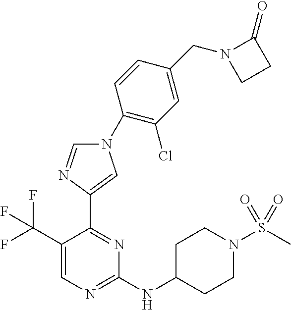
C1(NC2CCN(S(C)(=O)=O)CC2)=NC=C(C(F)(F)F)C(C2=CN(C3=C(Cl)C=C(CN4CCC4=O)C=C3)C=N2)=N1
